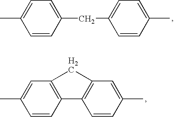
C1=CC(CC2=CC=C(C)C=C2)=CC=C1C.C1=CC2=C(C=C1C)CC1=C2C=CC(C)=C1
